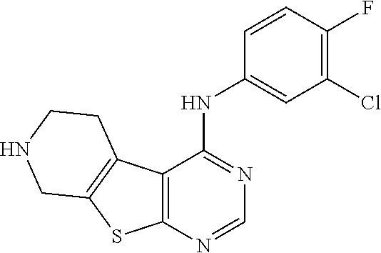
C12=C(SC3=C1CCNC3)N=CN=C2NC1=CC(Cl)=C(F)C=C1
